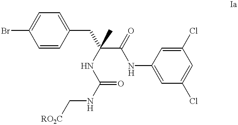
BrC1=CC=C(CC(C(NC2=CC(Cl)=CC(Cl)=C2)=O)(NC(NC[RO2C])=O)C)C=C1
